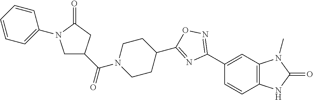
C1(C2=NOC(C3CCN(C(C4CN(C5=CC=CC=C5)C(=O)C4)=O)CC3)=N2)=CC2=C(C=C1)NC(=O)N2C
